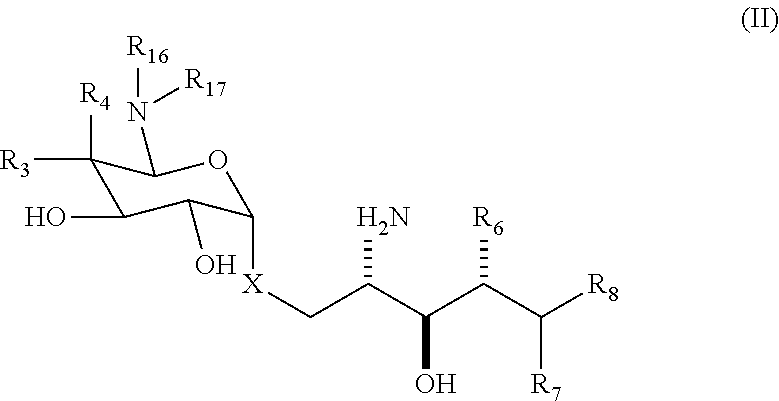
C1([R3])([R4])C(O)C(O)C([X]CC(C(C(C([R8])[R7])[R6])O)N)OC1N([R16])[R17]
